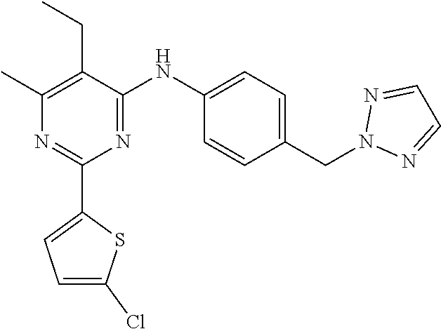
C1(C)=C(CC)C(NC2=CC=C(CN3N=CC=N3)C=C2)=NC(C2=CC=C(Cl)S2)=N1
